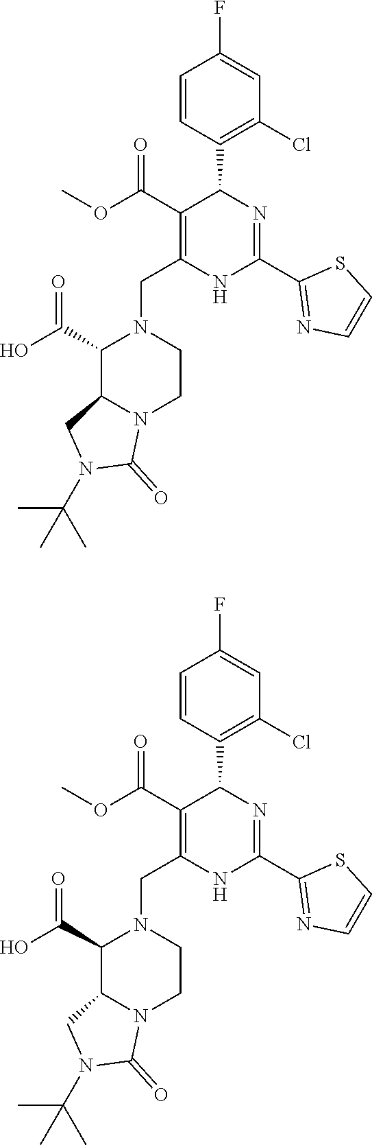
C1=CC(C2C(C(OC)=O)=C(CN3C(C(O)=O)C4N(CC3)C(=O)N(C(C)(C)C)C4)NC(C3=NC=CS3)=N2)=C(Cl)C=C1F.C1=CC(C2C(C(OC)=O)=C(CN3C(C(O)=O)C4N(CC3)C(=O)N(C(C)(C)C)C4)NC(C3=NC=CS3)=N2)=C(Cl)C=C1F
